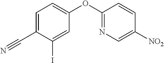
C1=C(C#N)C(I)=CC(OC2=NC=C([NO2])C=C2)=C1
